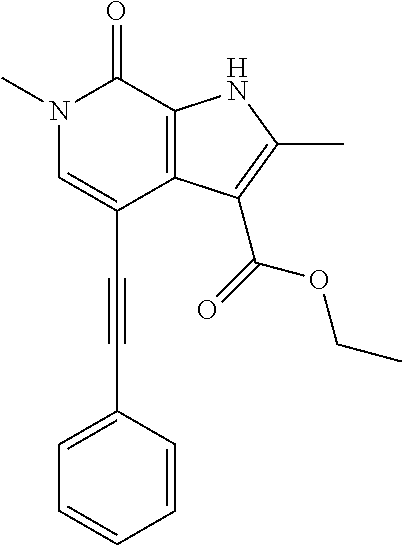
C(C1=CN(C)C(=O)C2=C1C(C(=O)OCC)=C(C)N2)#CC1=CC=CC=C1
